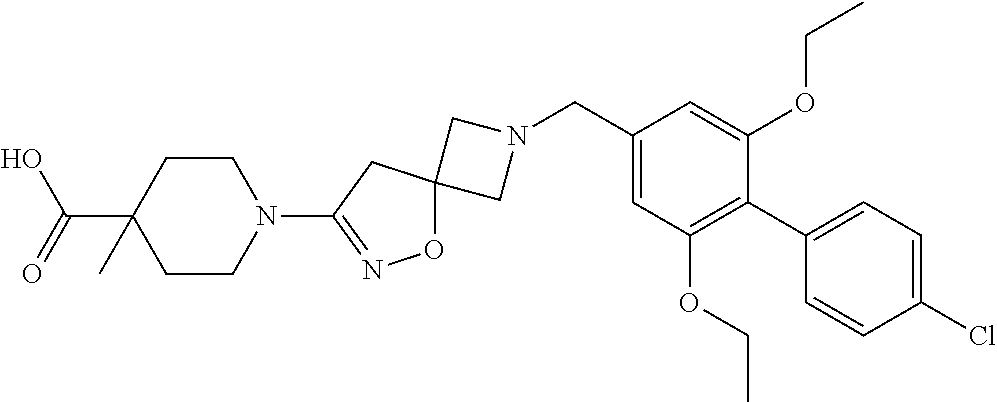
C1N(CC2=CC(OCC)=C(C3=CC=C(Cl)C=C3)C(OCC)=C2)CC12ON=C(N1CCC(C(O)=O)(C)CC1)C2
